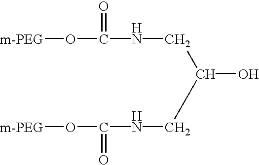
[m-PEG]OC(NCC(CNC(O[m-PEG])=O)O)=O
